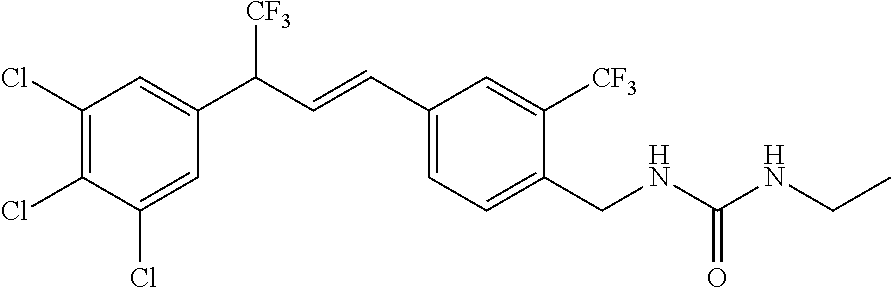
C1(CNC(=O)NCC)=CC=C(C=CC(C2=CC(Cl)=C(Cl)C(Cl)=C2)[CF3])C=C1[CF3]
